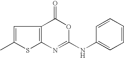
C12=C(C(=O)OC(NC3=CC=CC=C3)=N1)C=C(C)S2
